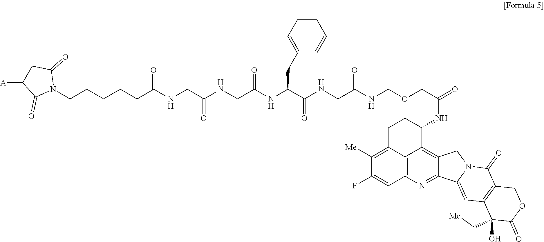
C1(=O)C([A])CC(=O)N1CCCCCC(NCC(NCC(=O)NC(CC1=CC=CC=C1)C(NCC(=O)NCOCC(NC1C2=C3C(=NC4=C2C(=C([Me])C(F)=C4)CC1)C1=CC2=C(C(=O)N1C3)COC(=O)C2(C[Me])O)=O)=O)=O)=O
